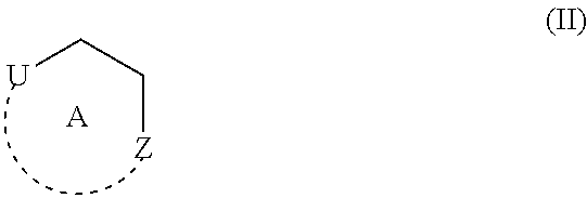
C([Z])C[U].[A]
